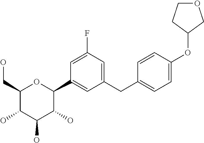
C1(CO)C(O)C(O)C(O)C(C2=CC(CC3=CC=C(OC4COCC4)C=C3)=CC(F)=C2)O1
